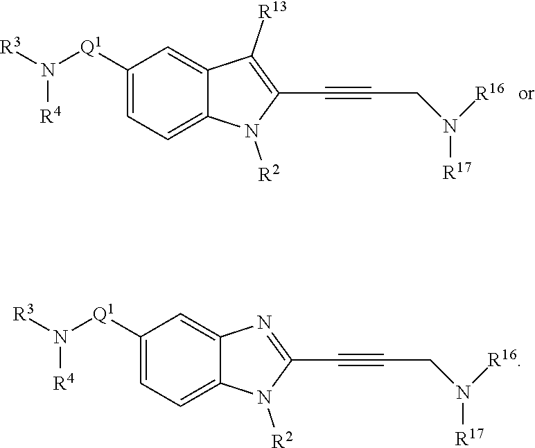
C1(C#CCN([R16])[R17])=C([R13])C2=CC([Q1]N([R3])[R4])=CC=C2N1[R2].C1(C#CCN([R16])[R17])=NC2=CC([Q1]N([R3])[R4])=CC=C2N1[R2]
